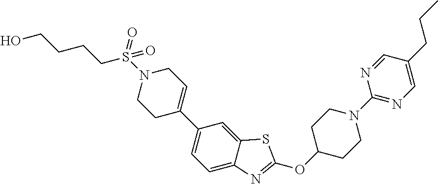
C1C(C2=CC=C3C(=C2)SC(OC2CCN(C4=NC=C(CCC)C=N4)CC2)=N3)=CCN(S(CCCCO)(=O)=O)C1
